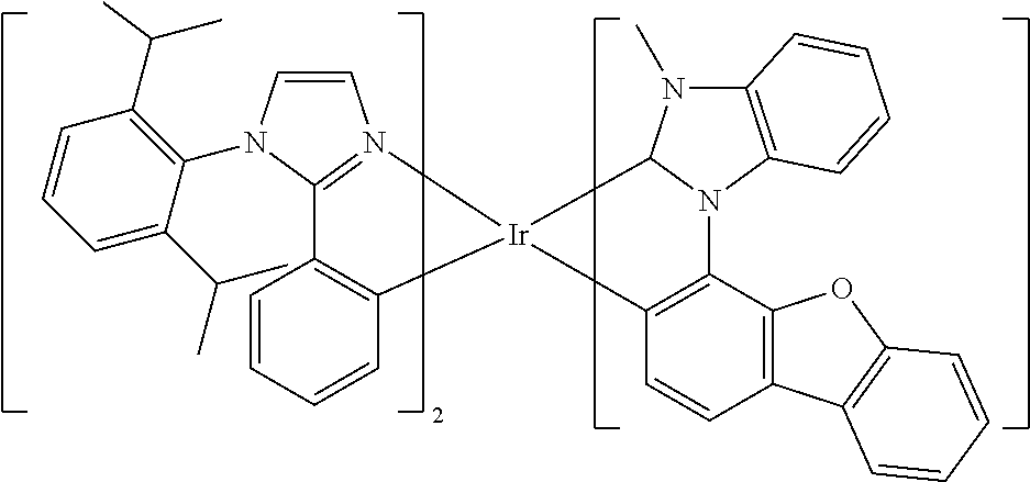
C1=CN(C2=C(C(C)C)C=CC=C2C(C)C)C2=N1[Ir]1(C3N(C)C4=C(N3C3=C1C=CC1=C3OC3=C1C=CC=C3)C=CC=C4)C1=C2C=CC=C1
